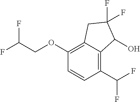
C1(OCC(F)F)=C2C(=C(C(F)F)C=C1)C(O)C(F)(F)C2
